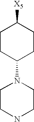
C1([X5])CCC(N2CCNCC2)CC1
